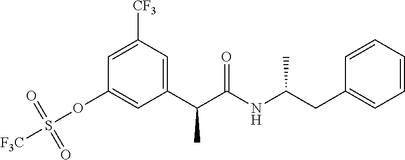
C1(C(C(NC(CC2=CC=CC=C2)C)=O)C)=CC([CF3])=CC(OS([F3C])(=O)=O)=C1
